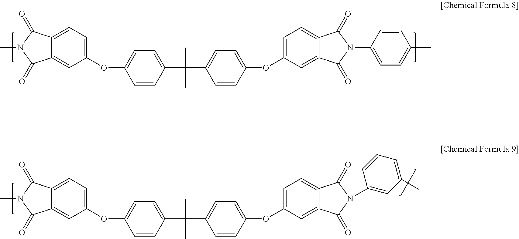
C12=CC=C(OC3=CC=C(C(C4=CC=C(OC5=CC=C6C(=C5)C(=O)N(C5=CC=C(C)C=C5)C6=O)C=C4)(C)C)C=C3)C=C1C(=O)N(C)C2=O.C12=CC=C(OC3=CC=C(C(C4=CC=C(OC5=CC=C6C(=C5)C(=O)N(C5=CC(C)=CC=C5)C6=O)C=C4)(C)C)C=C3)C=C1C(=O)N(C)C2=O
